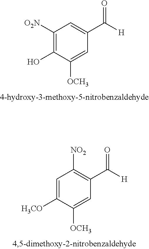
C1(O)=C([O2N])C=C(C([H])=O)C=C1[OCH3].C1([H3CO])=CC([NO2])=C(C([H])=O)C=C1[OCH3]
